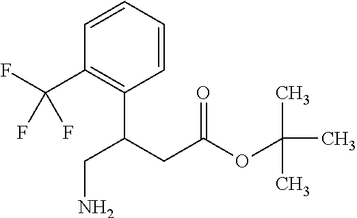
C1=CC=CC(C(CC(OC(C)(C)C)=O)CN)=C1C(F)(F)F
